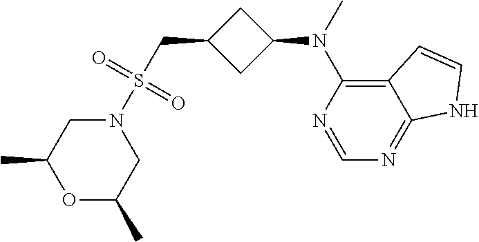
N1(S(CC2CC(N(C)C3=C4C(=NC=N3)NC=C4)C2)(=O)=O)CC(C)OC(C)C1
